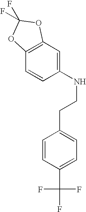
C12=C(C=CC(NCCC3=CC=C(C(F)(F)F)C=C3)=C1)OC(F)(F)O2
